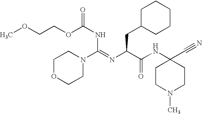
O(CCOC(NC(=NC(C(NC1(C#N)CCN(C)CC1)=O)CC1CCCCC1)N1CCOCC1)=O)C
